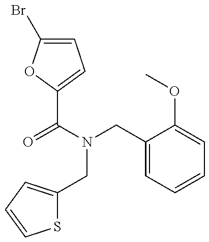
C1=C(Br)OC(C(N(CC2=CC=CC=C2OC)CC2=CC=CS2)=O)=C1
